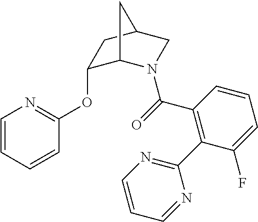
C1(OC2=NC=CC=C2)C2N(C(=O)C3=C(C4=NC=CC=N4)C(F)=CC=C3)CC(C1)C2
